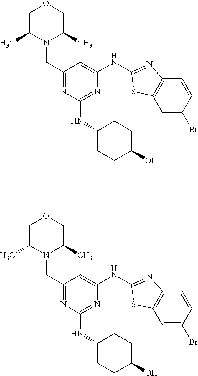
N1(CC2=NC(NC3CCC(O)CC3)=NC(NC3=NC4=C(C=C(Br)C=C4)S3)=C2)C(C)COCC1C.N1(CC2=NC(NC3CCC(O)CC3)=NC(NC3=NC4=C(C=C(Br)C=C4)S3)=C2)C(C)COCC1C
